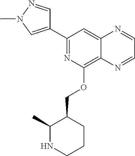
C1(C2=CN(C)N=C2)=NC(OCC2C(C)NCCC2)=C2C(=C1)N=CC=N2
